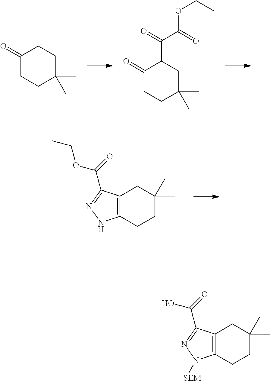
C1(=O)CCC(C)(C)CC1.C1(=O)CCC(C)(C)CC1C(=O)C(=O)OCC.C12=C(CCC(C)(C)C1)NN=C2C(=O)OCC.C12=C(CCC(C)(C)C1)N([SEM])N=C2C(=O)O
